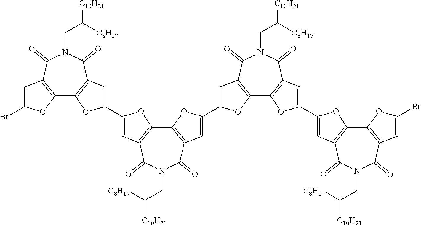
C12=C(C(=O)N(CC([C10H21])[C8H17])C(=O)C3=C1OC(C1=CC4=C(C5=C(C(=O)N(CC([C10H21])[C8H17])C4=O)C=C(C4=CC6=C(C7=C(C(=O)N(CC([C10H21])[C8H17])C6=O)C=C(C6=CC8=C(C9=C(C(=O)N(CC([C10H21])[C8H17])C8=O)C=C(Br)O9)O6)O7)O4)O5)O1)=C3)C=C(Br)O2
